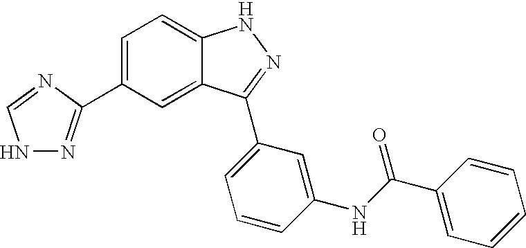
C1=C(C2=NNC=N2)C=C2C(=C1)NN=C2C1=CC=CC(NC(C2=CC=CC=C2)=O)=C1
